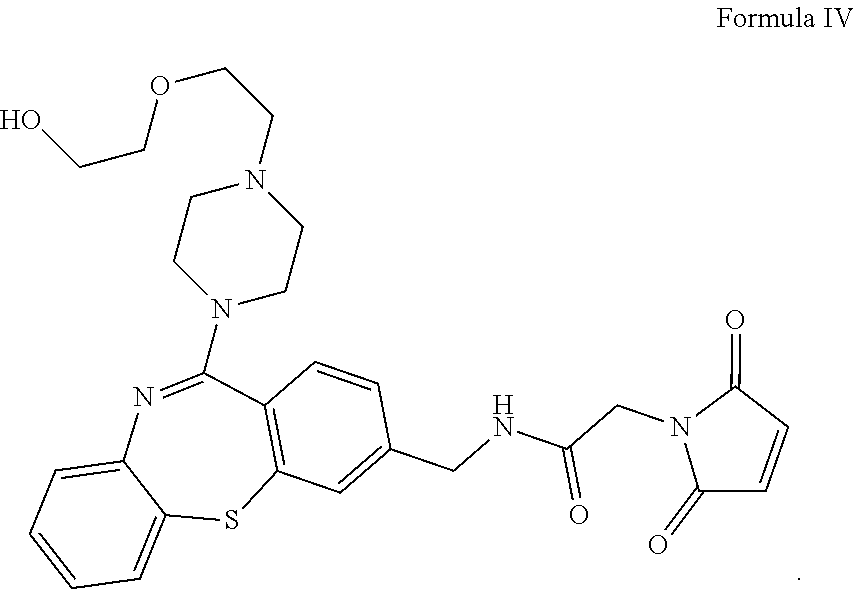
C12=CC=CC=C1N=C(N1CCN(CCOCCO)CC1)C1=C(S2)C=C(CNC(CN2C(=O)C=CC2=O)=O)C=C1
